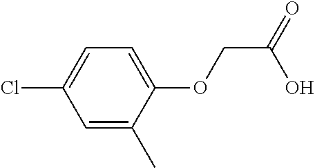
ClC1=CC=C(OCC(=O)O)C(C)=C1
